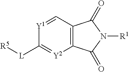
C1([L][R5])=[Y2]C2=C(C=[Y1]1)C(=O)N([R1])C2=O
